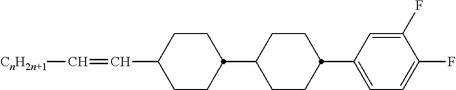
C1CC(C=C[CnH2n+1])CCC1C1CCC(C2=CC=C(F)C(F)=C2)CC1
